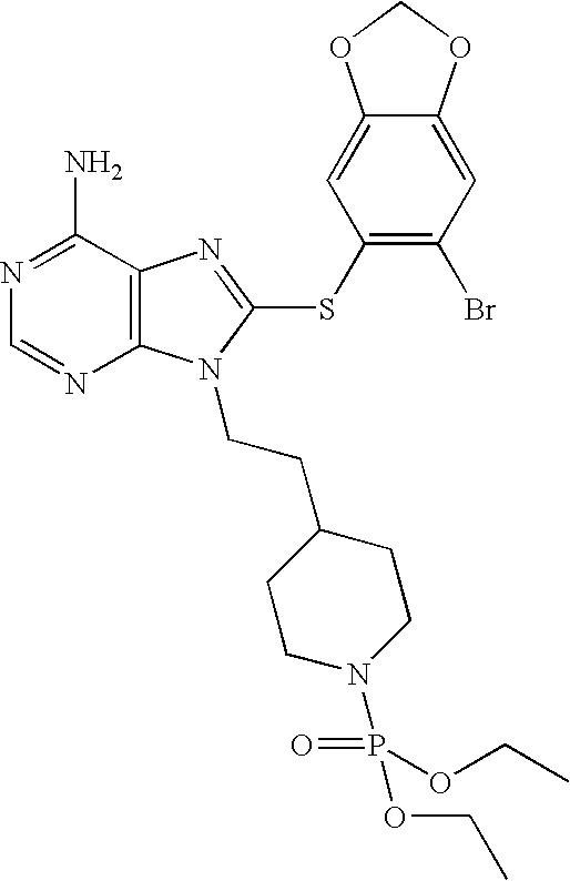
N1=C(N)C2=C(N=C1)N(CCC1CCN(P(OCC)(=O)OCC)CC1)C(SC1=C(Br)C=C3C(=C1)OCO3)=N2
